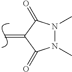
C=C1C(=O)N(C)N(C)C1=O
